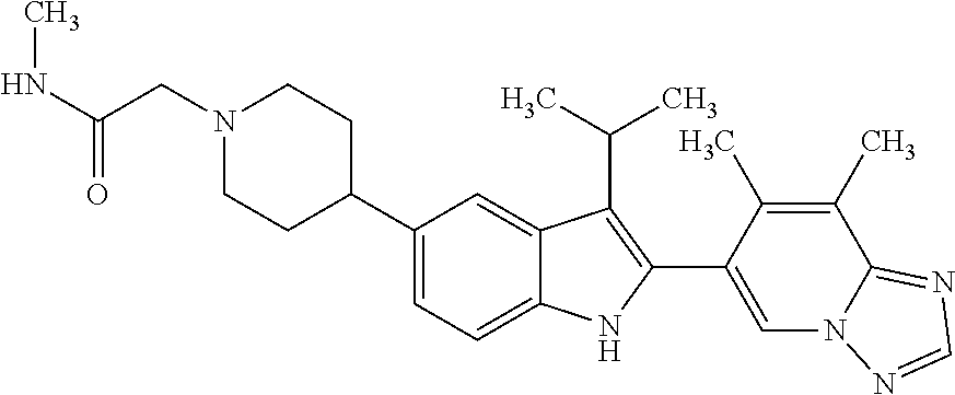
C1(C2CCN(CC(=O)NC)CC2)=CC=C2C(=C1)C(C(C)C)=C(C1=CN3C(=NC=N3)C(C)=C1C)N2
